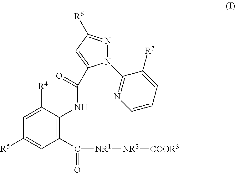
C1(C([NR1][NR2][COOR3])=O)=C(NC(C2=CC([R6])=NN2C2=NC=CC=C2[R7])=O)C([R4])=CC([R5])=C1
